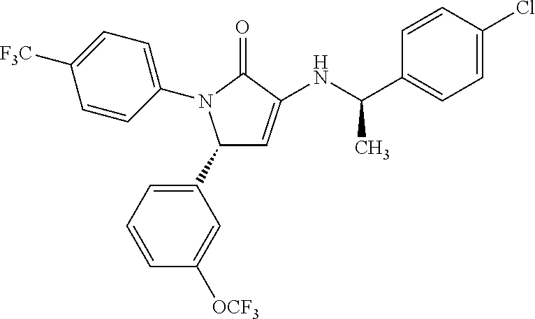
C1=CC([OCF3])=CC(C2C=C(NC(C)C3=CC=C(Cl)C=C3)C(=O)N2C2=CC=C([F3C])C=C2)=C1
